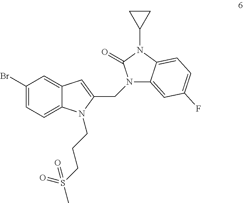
C1(Br)=CC=C2C(=C1)C=C(CN1C3=CC(F)=CC=C3N(C3CC3)C1=O)N2CCCS(C)(=O)=O
